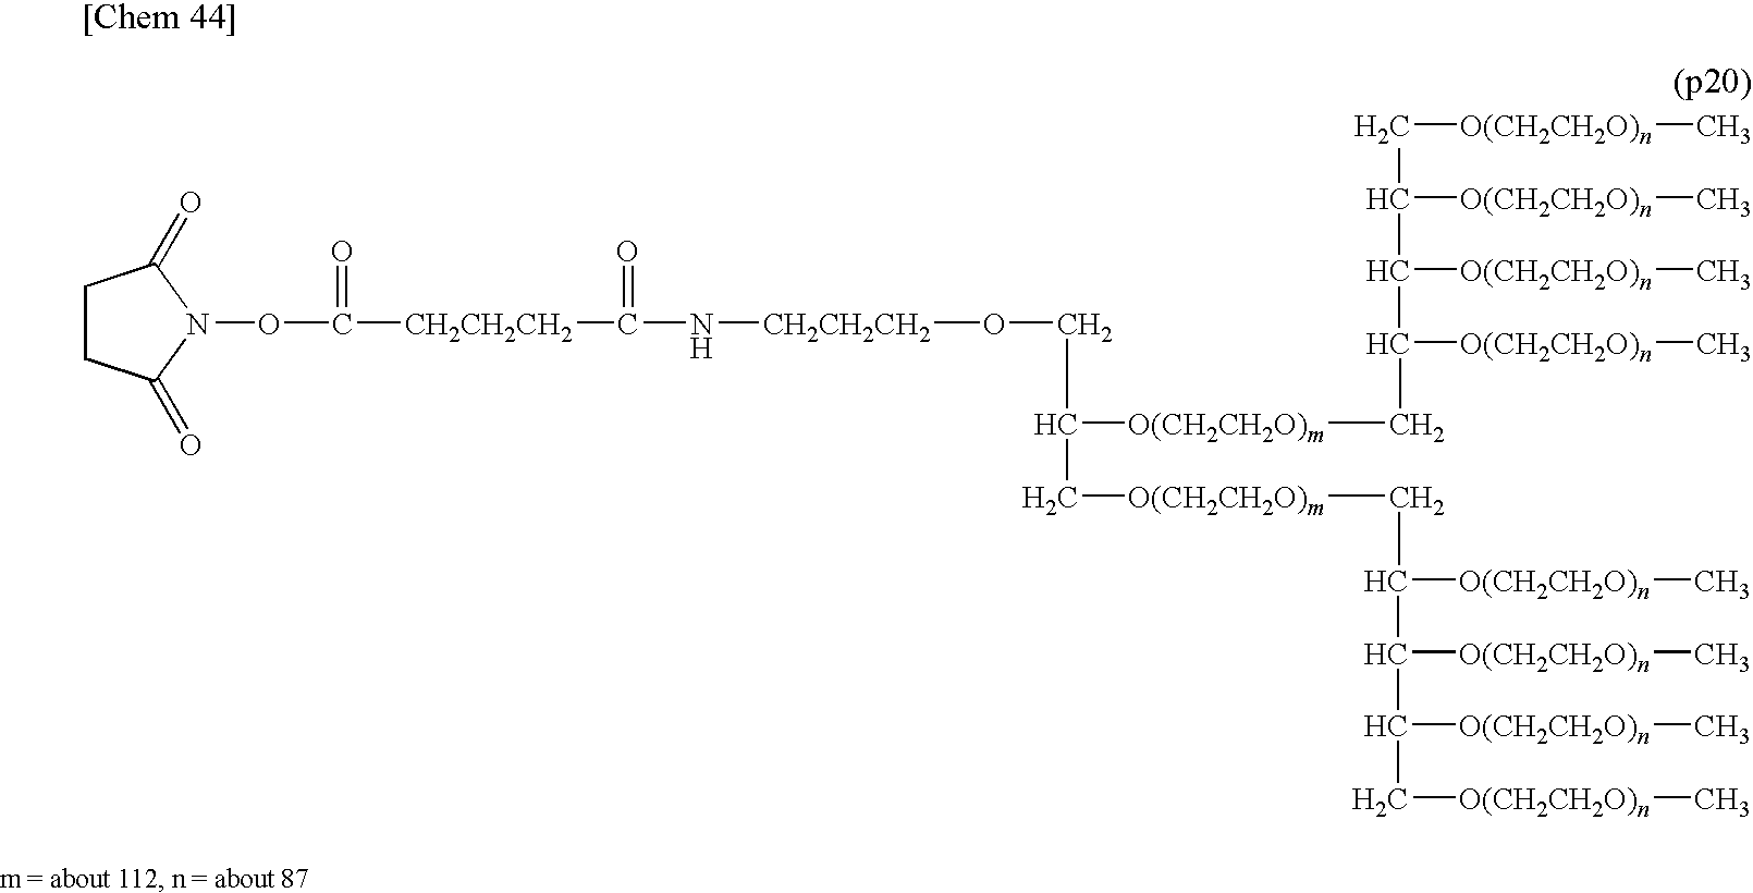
C(C(C[O(CH2CH2O)m]CC(C(C(C[O(CH2CH2O)n]C)[O(CH2CH2O)n]C)[O(CH2CH2O)n]C)[O(CH2CH2O)n]C)[O(CH2CH2O)m]CC(C(C(C[O(CH2CH2O)n]C)[O(CH2CH2O)n]C)[O(CH2CH2O)n]C)[O(CH2CH2O)n]C)O[CH2CH2CH2]NC(=O)[CH2CH2CH2]C(ON1C(=O)CCC1=O)=O
